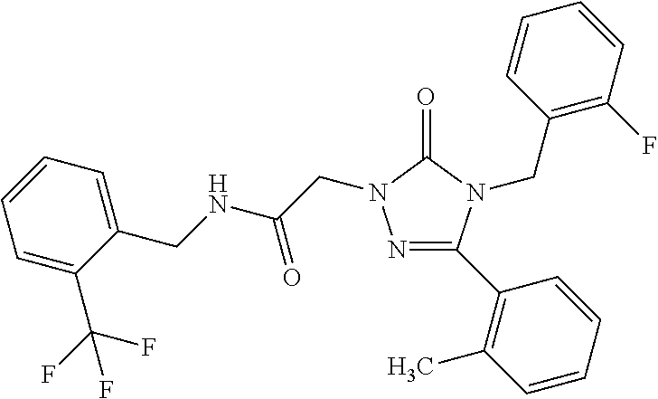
N1=C(C2=C(C)C=CC=C2)N(CC2=C(F)C=CC=C2)C(=O)N1CC(=O)NCC1=CC=CC=C1C(F)(F)F
